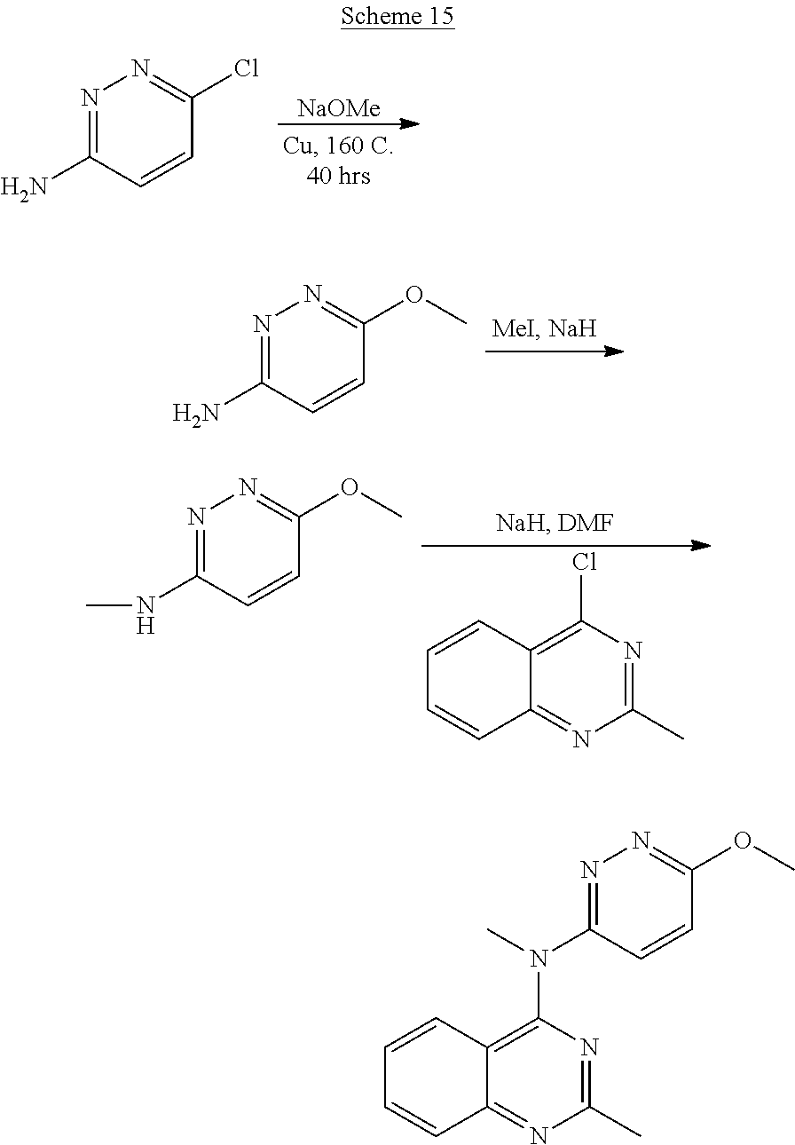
NC1=NN=C(Cl)C=C1.[NaOMe].NC1=NN=C(OC)C=C1.C1(C)=NC(Cl)=C2C(=N1)C=CC=C2.N(C1=NN=C(OC)C=C1)C.C1(C)=NC(N(C)C2=NN=C(OC)C=C2)=C2C(=N1)C=CC=C2
